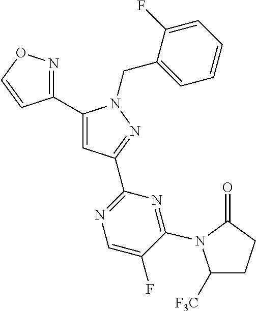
C1(C2=NOC=C2)=CC(C2=NC=C(F)C(N3C([F3C])CCC3=O)=N2)=NN1CC1=CC=CC=C1F
